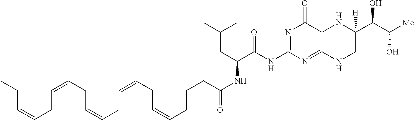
N1=C(NC(C(CC(C)C)NC(CCCC=CCC=CCC=CCC=CCC=CCC)=O)=O)N=C2C(C1=O)NC(C(C([Me])O)O)([H])CN2
